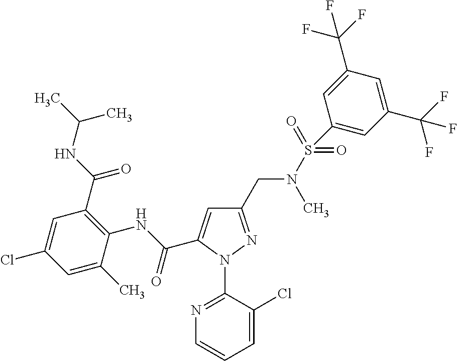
C(C1=CC(CN(C)S(C2=CC(C(F)(F)F)=CC(C(F)(F)F)=C2)(=O)=O)=NN1C1=NC=CC=C1Cl)(NC1=C(C(NC(C)C)=O)C=C(Cl)C=C1C)=O
